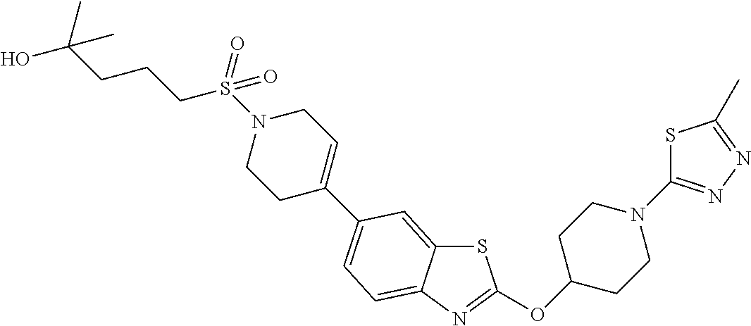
S1C2=CC(C3=CCN(S(CCCC(O)(C)C)(=O)=O)CC3)=CC=C2N=C1OC1CCN(C2=NN=C(C)S2)CC1
